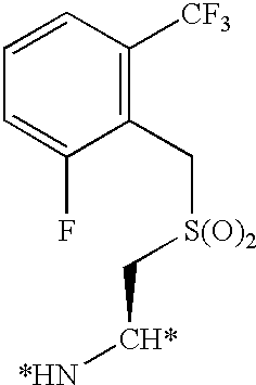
C1=CC([CF3])=C(C[S(O)2]C[CH*][*HN])C(F)=C1
